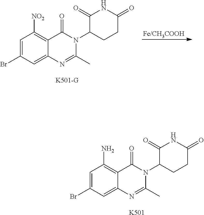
C1([NO2])=C2C(=CC(Br)=C1)N=C(C)N(C1CCC(=O)NC1=O)C2=O.[K501-G].C1(N)=C2C(=CC(Br)=C1)N=C(C)N(C1CCC(=O)NC1=O)C2=O.[K501]
